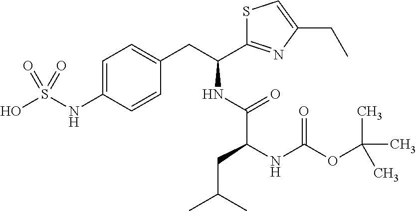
C1=C(NS(O)(=O)=O)C=CC(CC(C2=NC(CC)=CS2)NC(C(CC(C)C)NC(OC(C)(C)C)=O)=O)=C1
